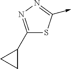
C1(C2CC2)=NN=C(->C)S1
